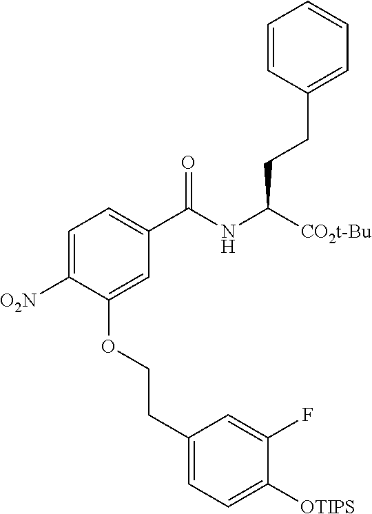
C1=C([O2N])C(OCCC2=CC=C([OTIPS])C(F)=C2)=CC(C(NC([CO2t-Bu])CCC2=CC=CC=C2)=O)=C1
